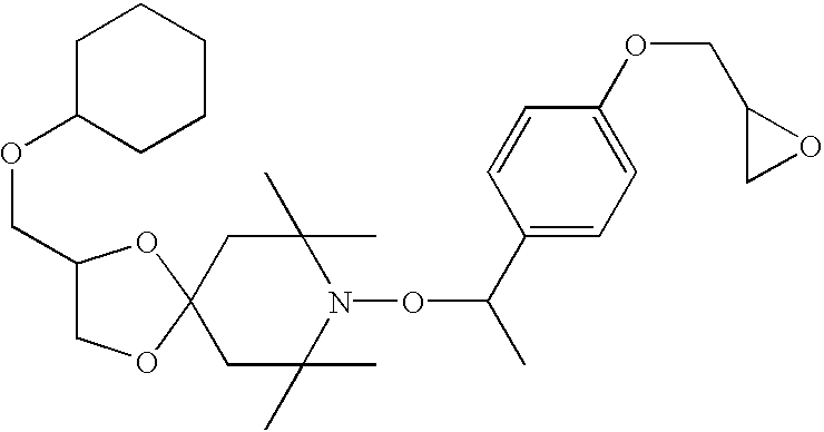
C1C(C)(C)N(OC(C)C2=CC=C(OCC3CO3)C=C2)C(C)(C)CC12OCC(COC1CCCCC1)O2
